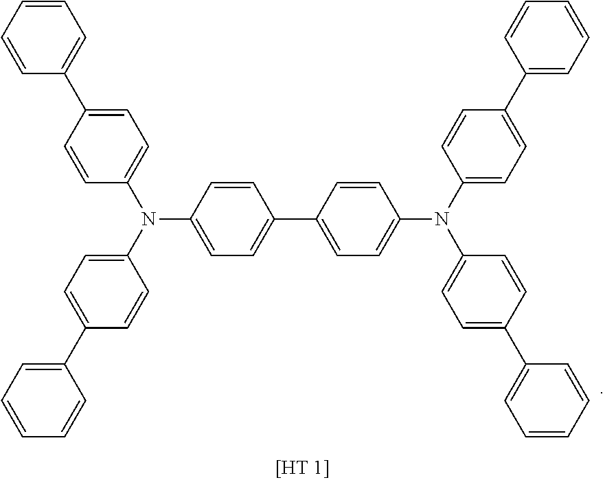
C1=CC(C2=CC=CC=C2)=CC=C1N(C1=CC=C(C2=CC=C(N(C3=CC=C(C4=CC=CC=C4)C=C3)C3=CC=C(C4=CC=CC=C4)C=C3)C=C2)C=C1)C1=CC=C(C2=CC=CC=C2)C=C1
